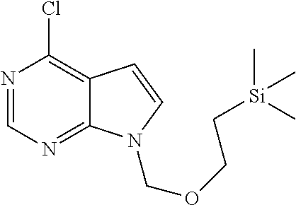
N1=CN=C2C(=C1Cl)C=CN2COCC[Si](C)(C)C
